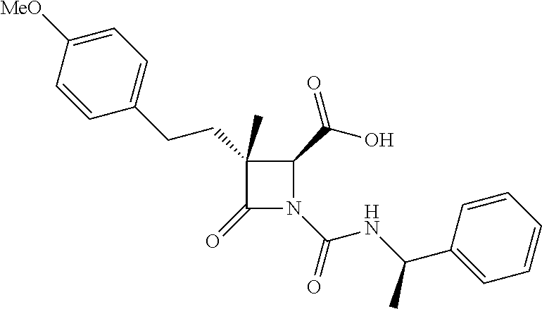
C1(C(O)=O)C(C)(CCC2=CC=C([MeO])C=C2)C(=O)N1C(NC(C1=CC=CC=C1)C)=O
